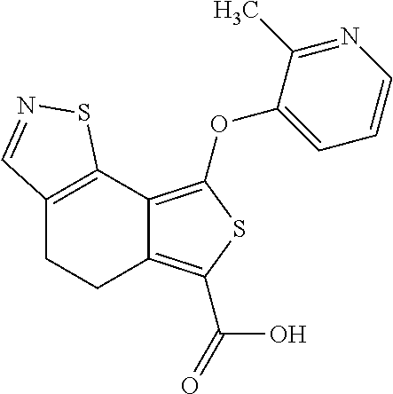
C12=C(OC3=CC=CN=C3C)SC(C(=O)O)=C1CCC1=C2SN=C1
